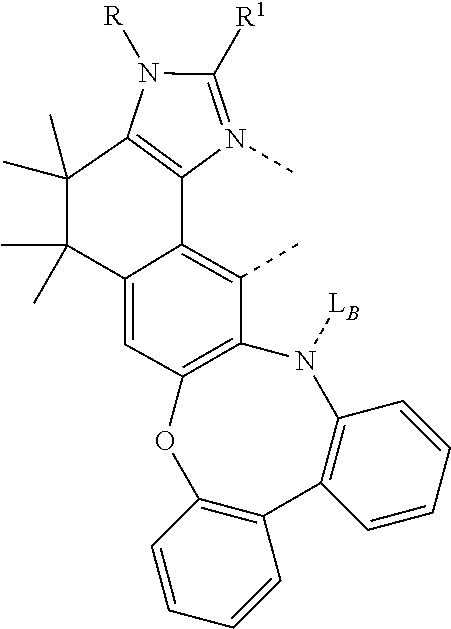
N1([R])C([R1])=N(C)C2=C1C(C)(C)C(C)(C)C1=CC3=C(C(C)=C12)N([LB])C1=C(C2=C(O3)C=CC=C2)C=CC=C1
